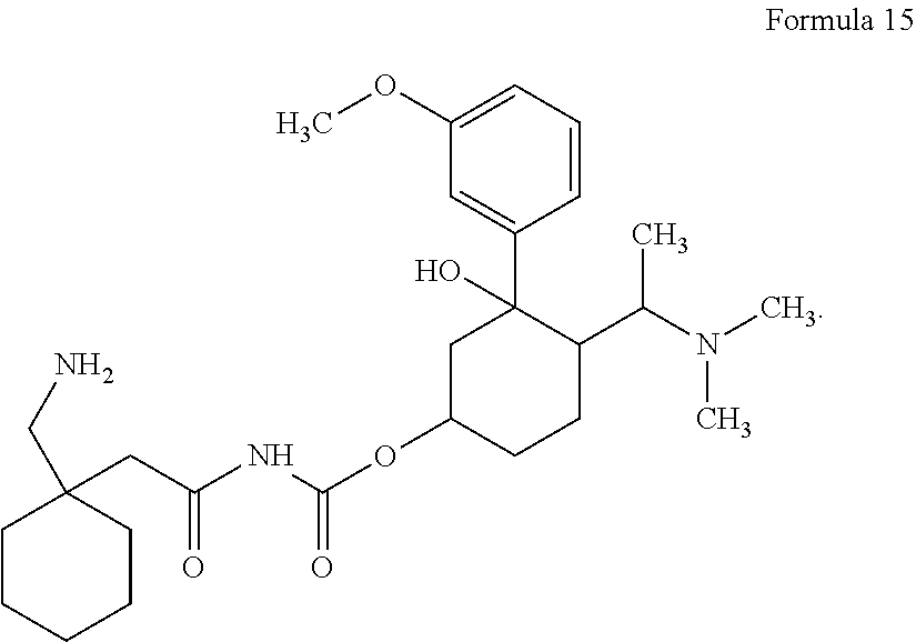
C1CCCCC1(CN)CC(NC(OC1CCC(C(N(C)C)C)C(C2=CC(OC)=CC=C2)(O)C1)=O)=O
